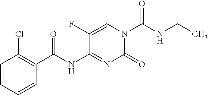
C1(=O)N(C(=O)NCC)C=C(F)C(NC(=O)C2=C(Cl)C=CC=C2)=N1
